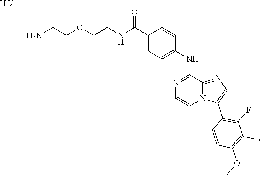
C(COCCNC(C1=CC=C(NC2=NC=CN3C2=NC=C3C2=C(F)C(F)=C(OC)C=C2)C=C1C)=O)N.Cl
